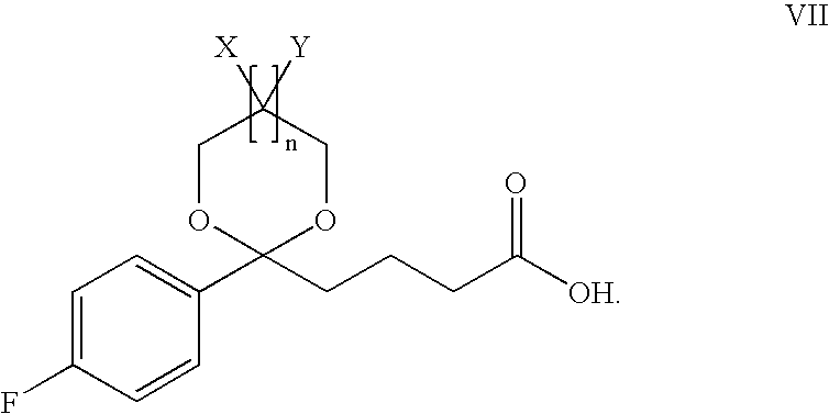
C1=C(F)C=CC(C2(CCCC([OH])=O)OCC([X])([Y])CO2)=C1
